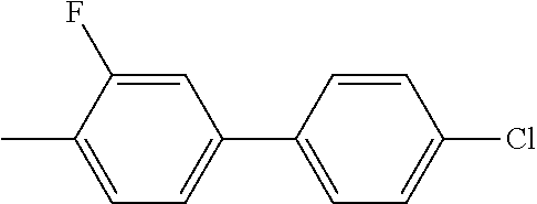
C1=C(F)C(C)=CC=C1C1=CC=C(Cl)C=C1
